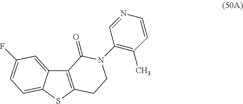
C12=C(SC3=CC=C(F)C=C13)CCN(C1=C(C)C=CN=C1)C2=O
